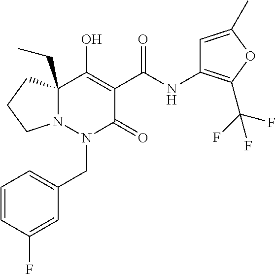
N12C(CC)(CCC1)C(O)=C(C(NC1=C(C(F)(F)F)OC(C)=C1)=O)C(=O)N2CC1=CC=CC(F)=C1
